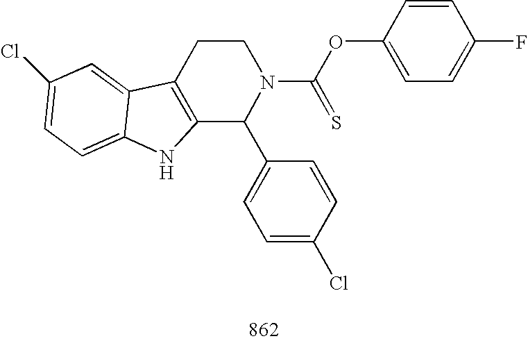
C12=C(CCN(C(OC3=CC=C(F)C=C3)=S)C1C1=CC=C(Cl)C=C1)C1=CC(Cl)=CC=C1N2
